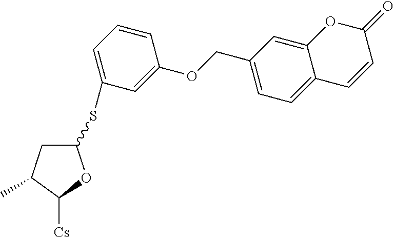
C1C(C)C([Cs])OC1SC1=CC=CC(OCC2=CC=C3C(=C2)OC(=O)C=C3)=C1
